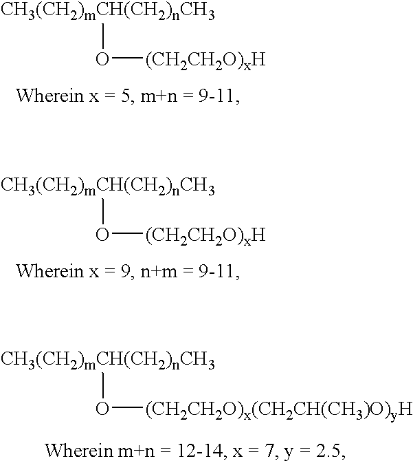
O([(CH2CH2O)xH])[CH3(CH2)mCH(CH2)nCH3].O([(CH2CH2O)xH])[CH3(CH2)mCH(CH2)nCH3].O([(CH2CH2O)x(CH2CH(CH3)O)yH])[CH3(CH2)mCH(CH2)nCH3]
